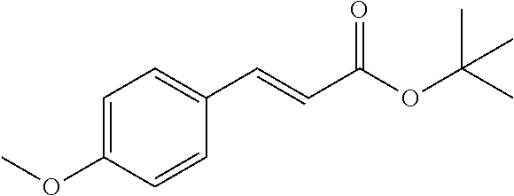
C1=C(OC)C=CC(C=CC(OC(C)(C)C)=O)=C1
